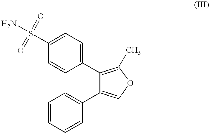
C1(C2=C(C)OC=C2C2=CC=CC=C2)=CC=C(S(N)(=O)=O)C=C1
